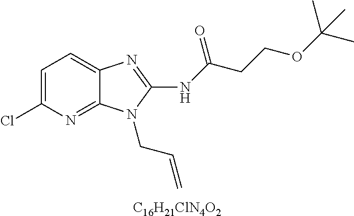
[C16H21ClN4O2].C1=C(Cl)N=C2C(=C1)N=C(NC(CCOC(C)(C)C)=O)N2CC=C
